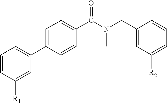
C1=CC([R1])=CC(C2=CC=C(C(N(CC3=CC([R2])=CC=C3)C)=O)C=C2)=C1
